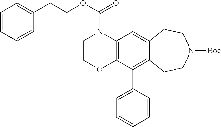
C12=C(N(C(OCCC3=CC=CC=C3)=O)CCO1)C=C1C(=C2C2=CC=CC=C2)CCN([Boc])CC1
